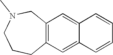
C12=C(C=C3C(=C1)C=CC=C3)CCCN(C)C2
